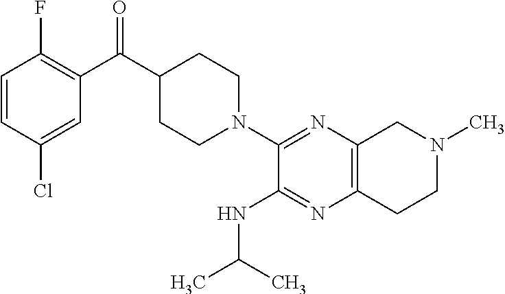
C1=CC(Cl)=CC(C(C2CCN(C3=NC4=C(N=C3NC(C)C)CCN(C)C4)CC2)=O)=C1F
